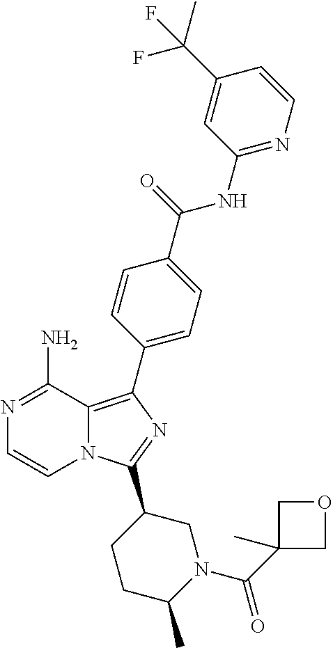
N12C(=C(C3=CC=C(C(=O)NC4=NC=CC(C(F)(C)F)=C4)C=C3)N=C1C1CCC(C)N(C(C3(C)COC3)=O)C1)C(N)=NC=C2
